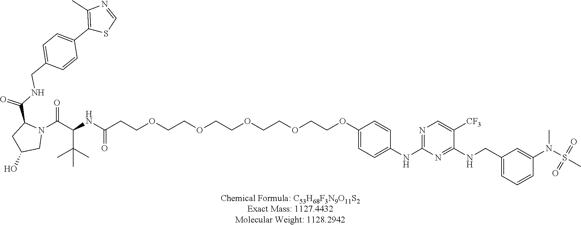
C(OCCOCCOCCC(NC(C(N1C(C(NCC2=CC=C(C3=C(C)N=CS3)C=C2)=O)CC(O)C1)=O)C(C)(C)C)=O)COCCOC1=CC=C(NC2=NC=C([CF3])C(NCC3=CC=CC(N(S(C)(=O)=O)C)=C3)=N2)C=C1
